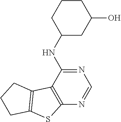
C1CCC(NC2=NC=NC3=C2C2=C(S3)CCC2)CC1O
